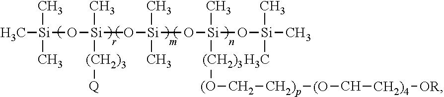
C[Si](O[Si](C)(O[Si](O[Si](O[Si](C)(C)C)(C)[(CH2)3][(O]C[CH2)p][(O]C[CH2)4][OR])(C)C)([(CH2)3][Q])C)(C)C
